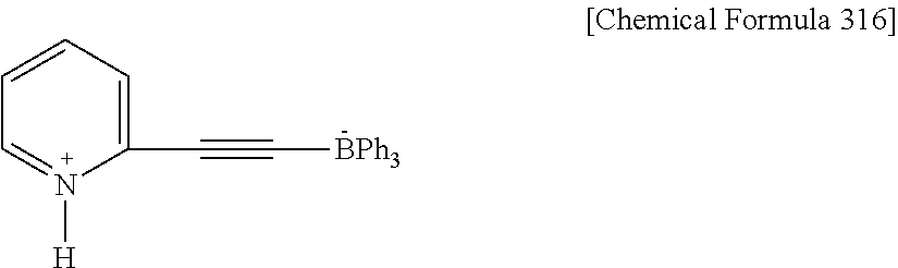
C1(C#C[BPh3])=CC=CC=N1[H]
